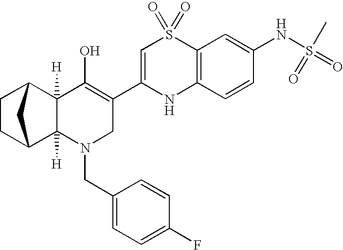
C12([H])C3CCC(C3)C1([H])C(O)=C(C1=CS(=O)(=O)C3=C(N1)C=CC(NS(=O)(=O)C)=C3)CN2CC1=CC=C(F)C=C1
